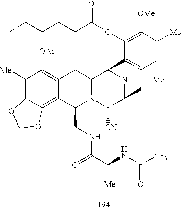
C1([Me])=C2C(=C3C(=C1[OAc])CC1N(C3CNC(=O)C(NC([CF3])=O)[Me])C([CN])C3N([Me])C1C1=C(C3)C=C([Me])C([OMe])=C1OC(=O)CCCCC)OCO2
